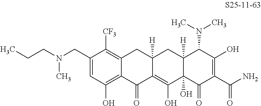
C1(CN(CCC)C)=CC(O)=C2C(=C1[CF3])CC1([H])C(=C(O)C3(O)C([H])(C1)C(N(C)C)C(O)=C(C(N)=O)C3=O)C2=O
